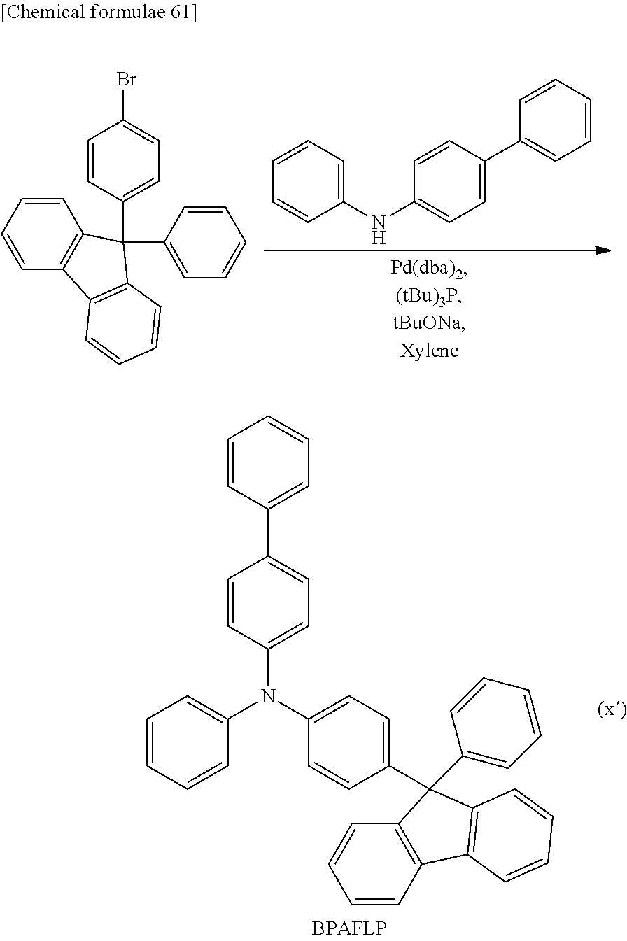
C1=CC=CC2=C1C(C1=CC=C(Br)C=C1)(C1=CC=CC=C1)C1=C2C=CC=C1.C1(NC2=CC=C(C3=CC=CC=C3)C=C2)=CC=CC=C1.C1=CC=CC(N(C2=CC=C(C3(C4=CC=CC=C4)C4=C(C=CC=C4)C4=C3C=CC=C4)C=C2)C2=CC=C(C3=CC=CC=C3)C=C2)=C1
